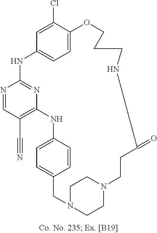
N1=CC(C#N)=C2N=C1NC1=CC=C(C(Cl)=C1)OCCCNC(=O)CCN1CCN(CC3=CC=C(N2)C=C3)CC1
